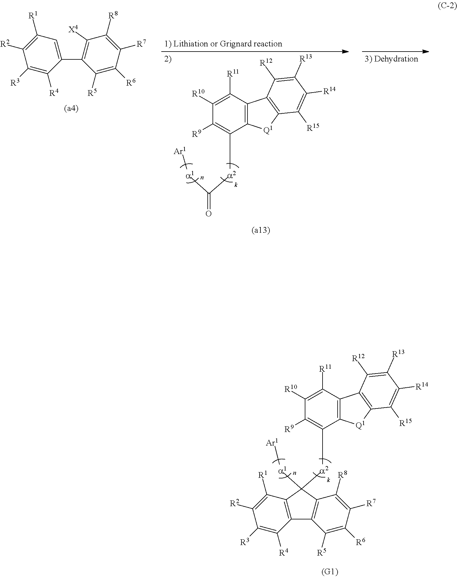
C1([R3])=C([R4])C2=C(C([R1])=C1[R2])C([a2]C1=C([R9])C([R10])=C([R11])C3=C1[Q1]C1=C3C([R12])=C([R13])C([R14])=C1[R15])([a1][Ar1])C1=C2C([R5])=C([R6])C([R7])=C1[R8].C([a2]C1=C([R9])C([R10])=C([R11])C2=C1[Q1]C1=C2C([R12])=C([R13])C([R14])=C1[R15])([a1][Ar1])=O.C1([R3])=C([R4])C(C2=C([X4])C([R8])=C([R7])C([R6])=C2[R5])=CC([R1])=C1[R2]
